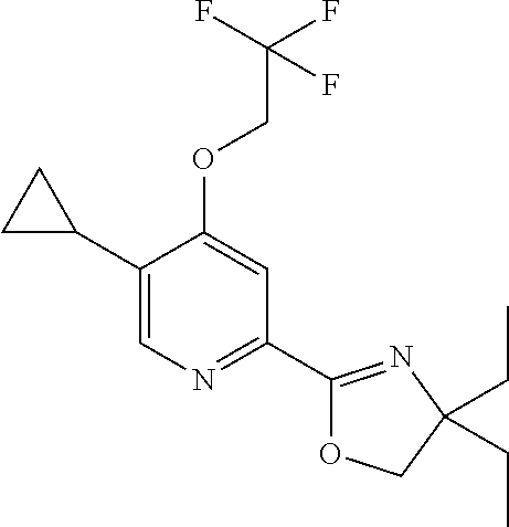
C1(C2CC2)=CN=C(C2=NC(CC)(CC)CO2)C=C1OCC(F)(F)F
